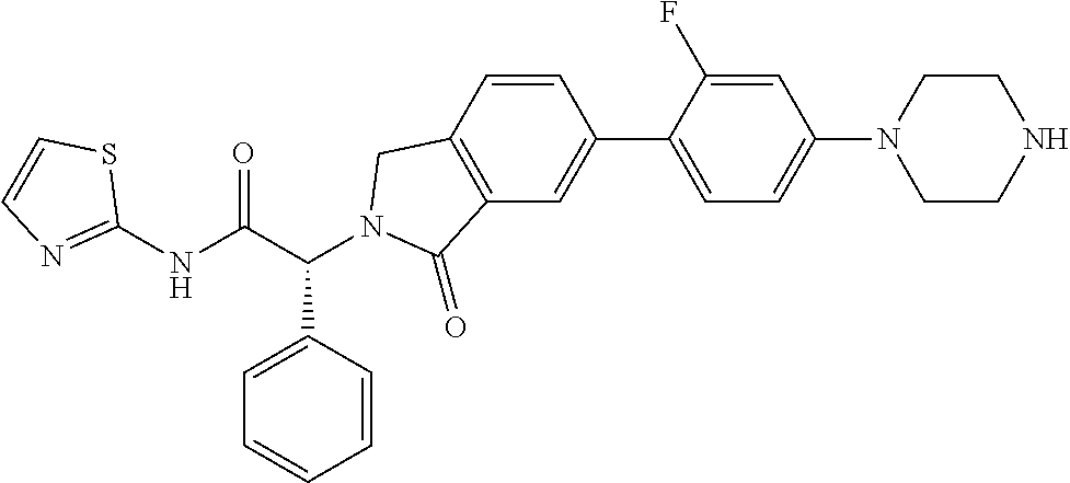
C1(NC(C(C2=CC=CC=C2)N2CC3=C(C=C(C4=CC=C(N5CCNCC5)C=C4F)C=C3)C2=O)=O)=NC=CS1
